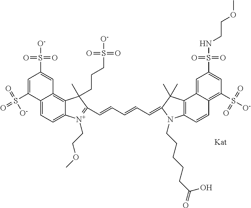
C12=CC=C3C(=C1C=C(S([O-])(=O)=O)C=C2S(=O)(=O)[O-])C(CCCS(=O)(=O)[O-])(C)C(C=CC=CC=C1C(C)(C)C2=C(C=CC4=C(S([O-])(=O)=O)C=C(S(NCCOC)(=O)=O)C=C42)N1CCCCCC(=O)O)=[N+]3CCOC
